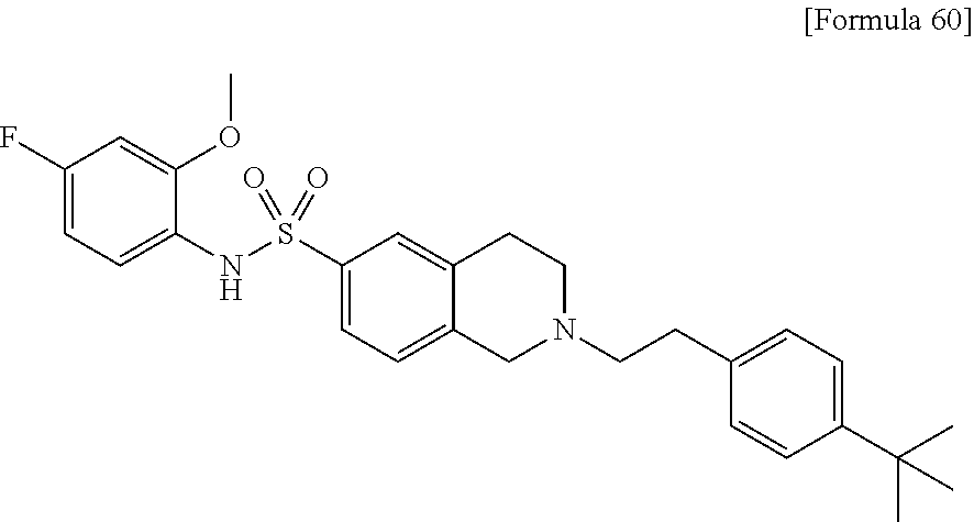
C1(F)=CC=C(NS(C2=CC=C3C(=C2)CCN(CCC2=CC=C(C(C)(C)C)C=C2)C3)(=O)=O)C(OC)=C1
